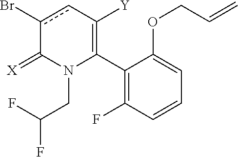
C1(C2=C([Y])cc(Br)C(=[X])N2CC(F)F)=C(F)C=CC=C1OCC=C
